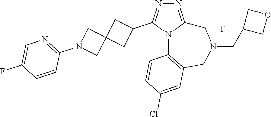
N1=C2N(C(C3CC4(C3)CN(C3=NC=C(F)C=C3)C4)=N1)C1=C(CN(CC3(F)COC3)C2)C=C(Cl)C=C1
